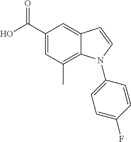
C1(C(O)=O)=CC(C)=C2C(=C1)C=CN2C1=CC=C(F)C=C1
